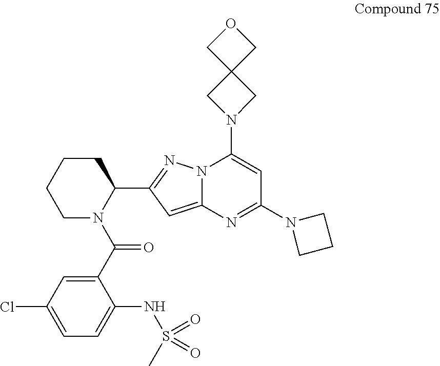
C1(C(N2C(C3=NN4C(=C3)N=C(N3CCC3)C=C4N3CC4(C3)COC4)CCCC2)=O)=CC(Cl)=CC=C1NS(C)(=O)=O
